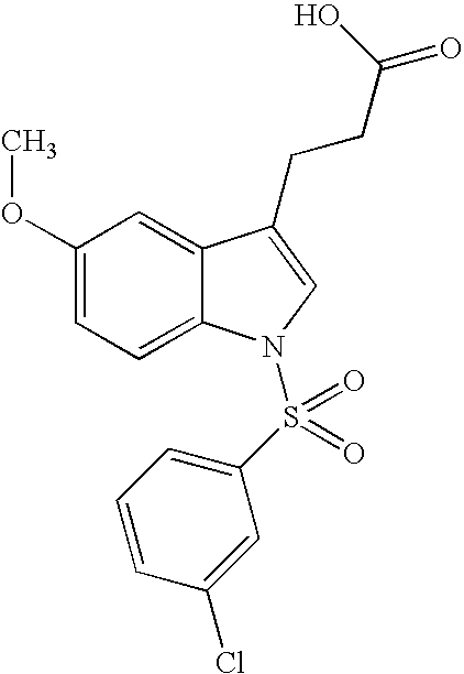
C1(OC)=CC=C2C(=C1)C(CCC(=O)O)=CN2S(C1=CC=CC(Cl)=C1)(=O)=O
